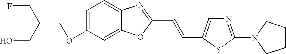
C(CO)(CF)COC1=CC=C2C(=C1)OC(C=CC1=CN=C(N3CCCC3)S1)=N2
